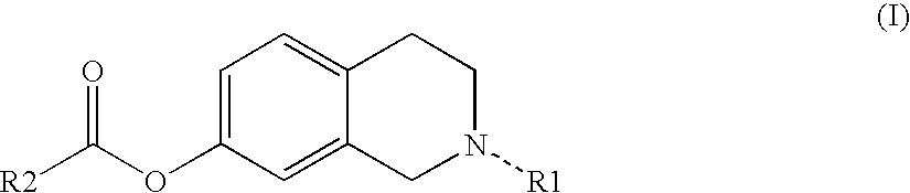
C1=C(OC([R2])=O)C=C2C(=C1)CCN([R1])C2
